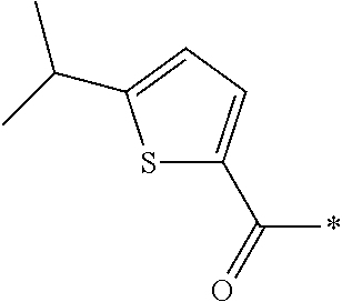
S1C(C(=O)*)=CC=C1C(C)C
